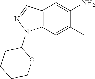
N1(C2CCCCO2)N=CC2=C1C=C(C)C(N)=C2
